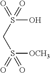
C(S(=O)(=O)O)S(=O)([OCH3])=O
